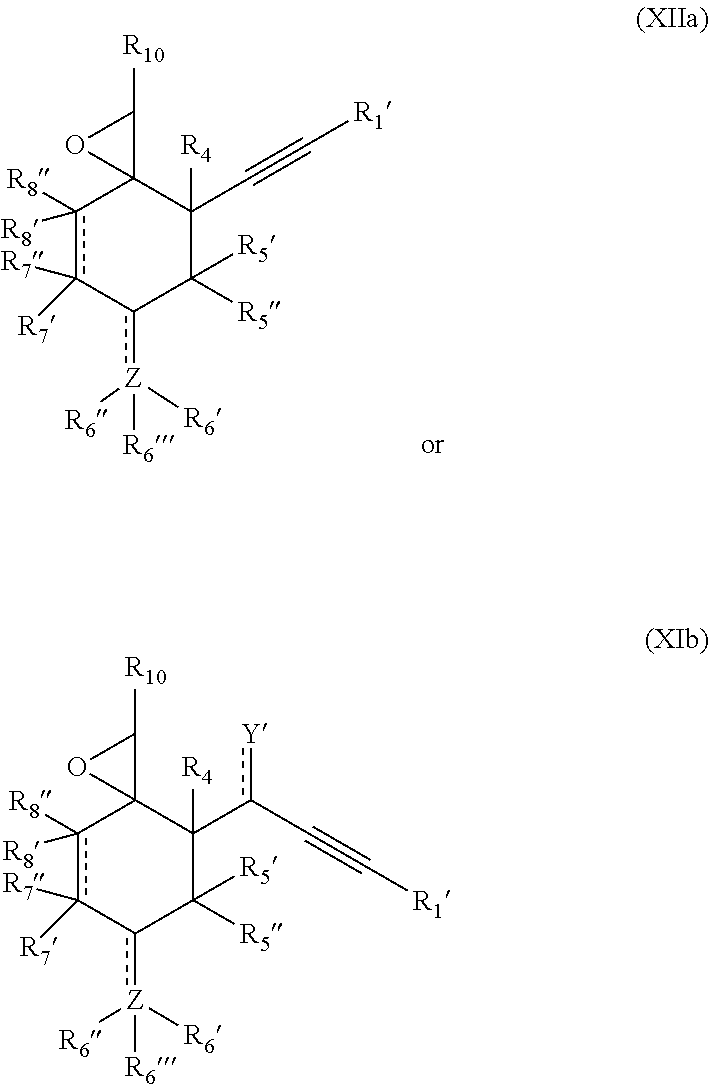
c1([R8])([R8])c([R7])([R7])-c([Z]([R6])([R6])[R6])C([R5])([R5])C([R4])(C#C[R1])C12C([R10])O2.c1([R8])([R8])c([R7])([R7])-c([Z]([R6])([R6])[R6])C([R5])([R5])C([R4])(c(C#C[R1])[Y])C12C([R10])O2
